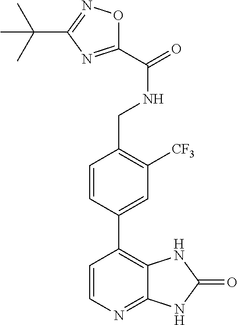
C1=CN=C2C(=C1C1=CC([CF3])=C(CNC(=O)C3=NC(C(C)(C)C)=NO3)C=C1)NC(=O)N2
